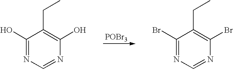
[POBr3].C1(O)=NC=NC(O)=C1CC.C1(Br)=NC=NC(Br)=C1CC
